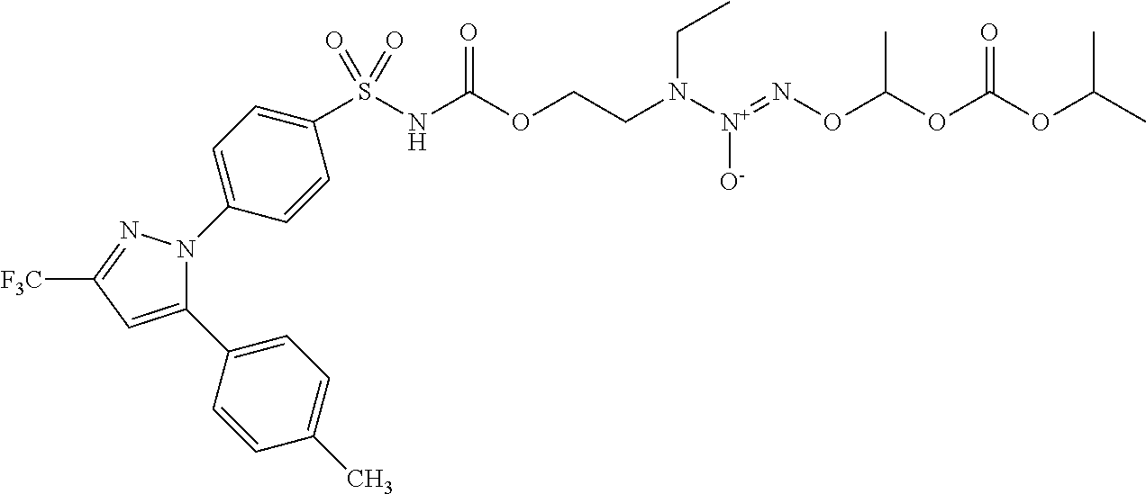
C1(C2=CC=C(C)C=C2)=CC([F3C])=NN1C1=CC=C(S(NC(OCCN([N+](=NOC(OC(OC(C)C)=O)C)[O-])CC)=O)(=O)=O)C=C1
